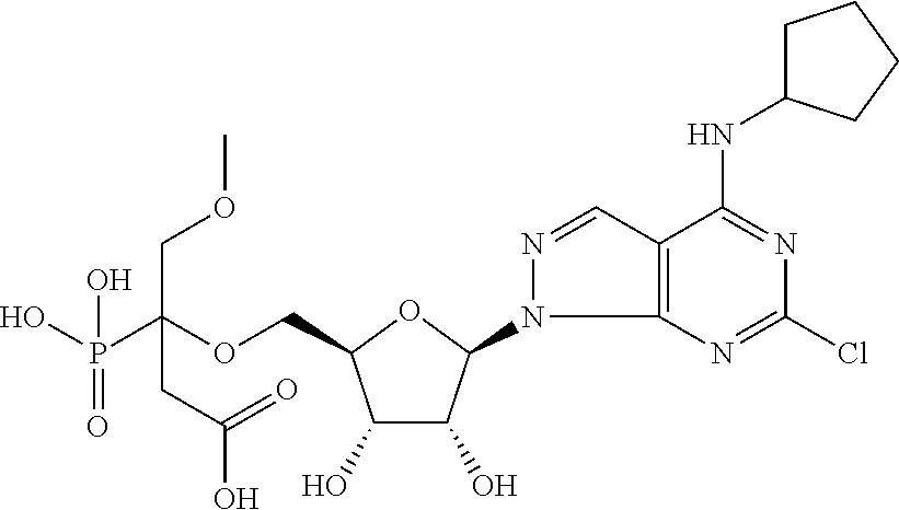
C(OCC1C(O)C(O)C(N2C3=C(C=N2)C(NC2CCCC2)=NC(Cl)=N3)O1)(P(O)(=O)O)(COC)CC(O)=O
